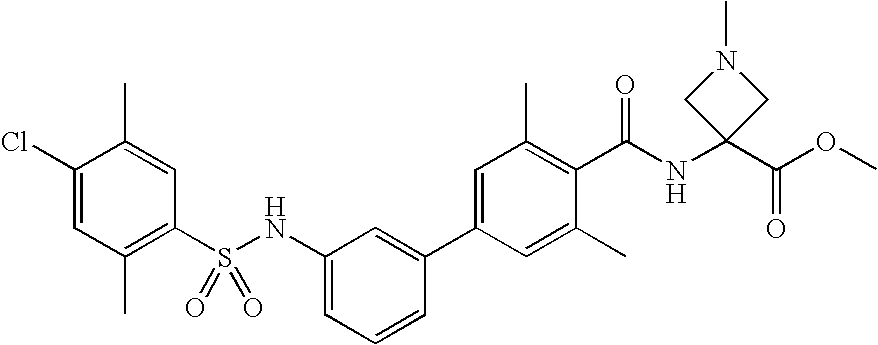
C1(Cl)=CC(C)=C(S(NC2=CC=CC(C3=CC(C)=C(C(NC4(C(OC)=O)CN(C)C4)=O)C(C)=C3)=C2)(=O)=O)C=C1C
